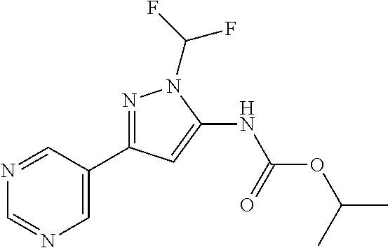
N1=C(C2=CN=CN=C2)C=C(NC(OC(C)C)=O)N1C(F)F
